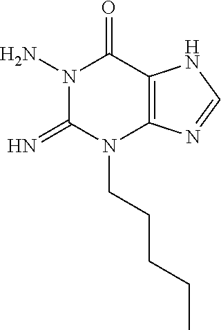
N1(N)C(=N)N(CCCCC)C2=C(C1=O)NC=N2
